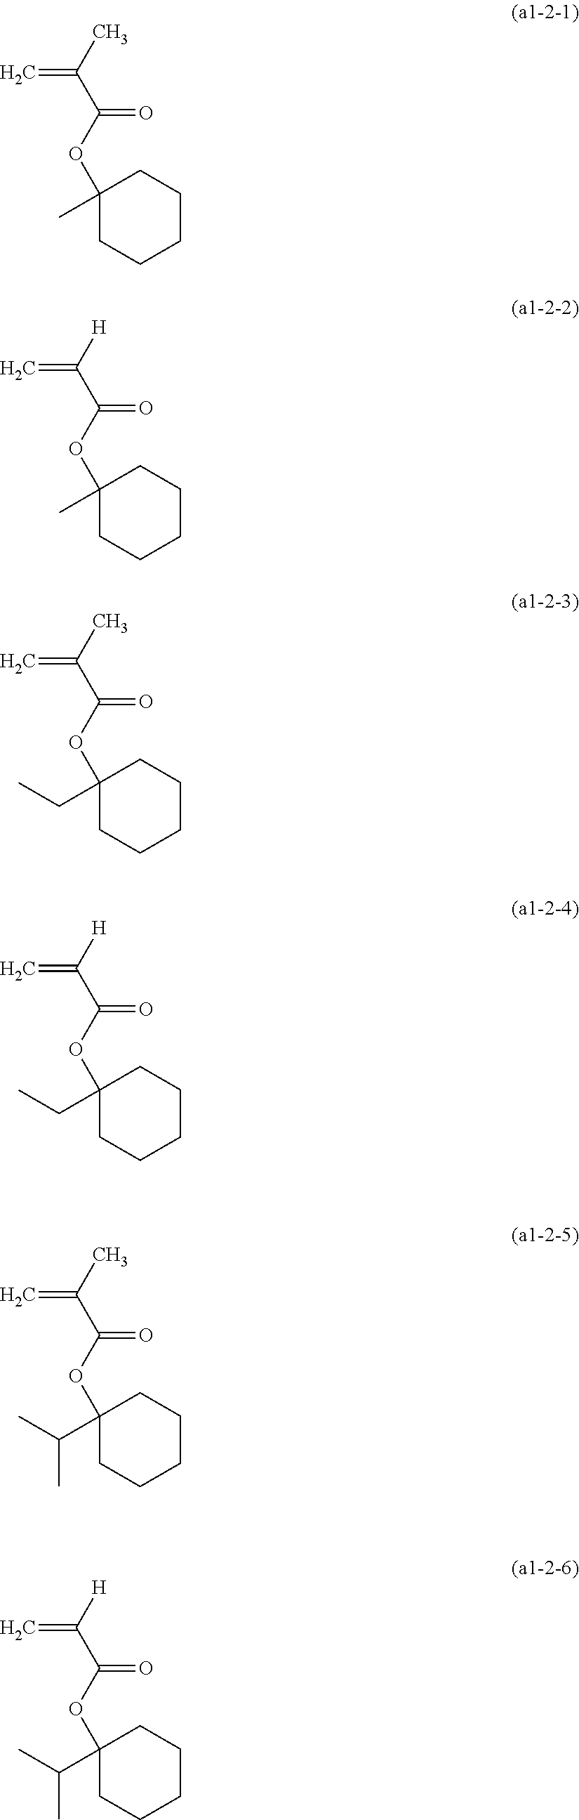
C1(OC(C(C)=C)=O)(C)CCCCC1.C1(OC(C([H])=C)=O)(CC)CCCCC1.C1(OC(C(C)=C)=O)(C(C)C)CCCCC1.C1(OC(C([H])=C)=O)(C)CCCCC1.C1(OC(C(C)=C)=O)(CC)CCCCC1.C1(OC(C([H])=C)=O)(C(C)C)CCCCC1
